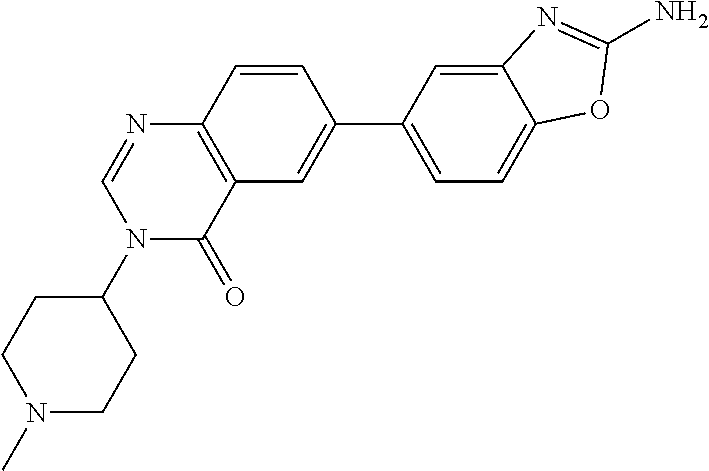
C12=CC(C3=CC4=C(C=C3)N=CN(C3CCN(C)CC3)C4=O)=CC=C1OC(N)=N2
